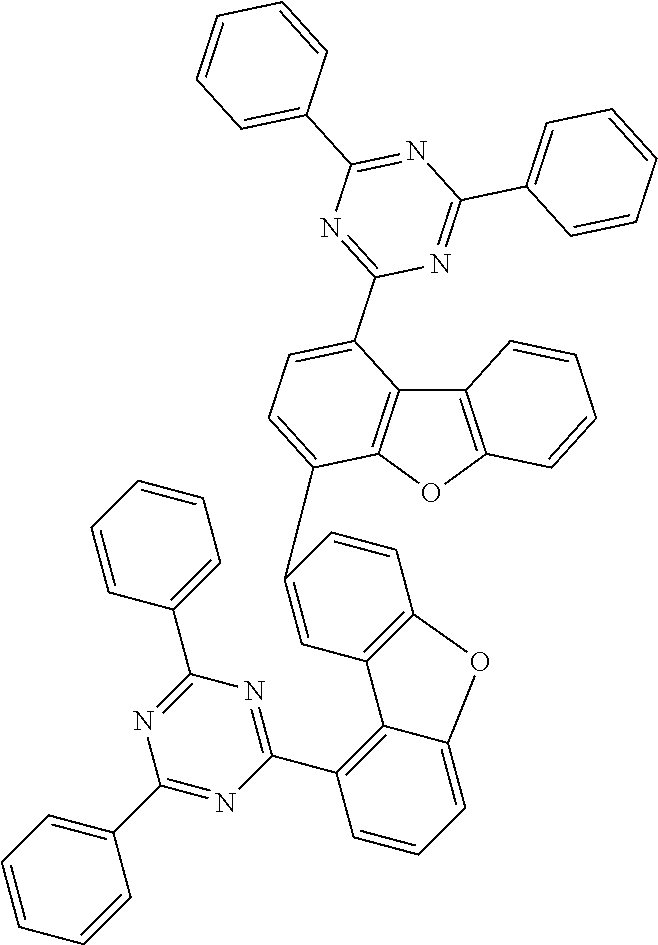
C1=C(C2=CC3=C(C=C2)OC2=CC=CC(C4=NC(C5=CC=CC=C5)=NC(C5=CC=CC=C5)=N4)=C23)C2=C(C(C3=NC(C4=CC=CC=C4)=NC(C4=CC=CC=C4)=N3)=C1)C1=C(O2)C=CC=C1
